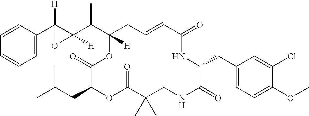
C1=CC(C2([H])C(C(C3([H])CC=CC(=O)NC(CC4=CC=C(OC)C(Cl)=C4)C(=O)NCC(C)(C)C(=O)OC(CC(C)C)C(=O)O3)C)([H])O2)=CC=C1
